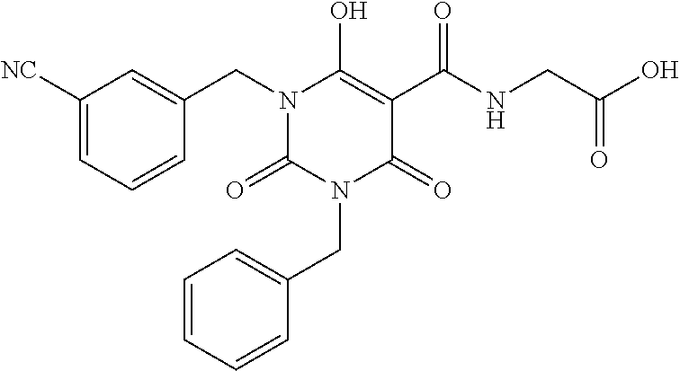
N1(CC2=CC([NC])=CC=C2)C(=O)N(CC2=CC=CC=C2)C(=O)C(C(NCC(O)=O)=O)=C1O
